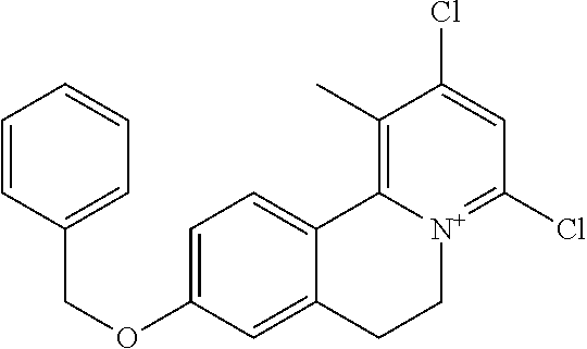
C(OC1=CC=C2C(=C1)CC[N+]1=C(Cl)C=C(Cl)C(C)=C21)C1=CC=CC=C1
